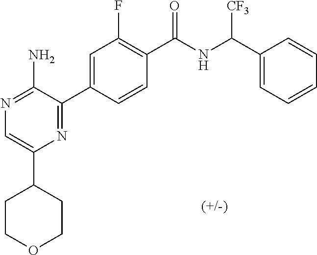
N1=C(N)C(C2=CC(F)=C(C(NC(C3=CC=CC=C3)[CF3])=O)C=C2)=NC(C2CCOCC2)=C1
